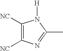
C1([NC])=C([NC])N=C(C)N1[H]
